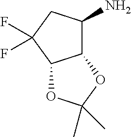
C1(N)C2C(C(F)(F)C1)OC(C)(C)O2
